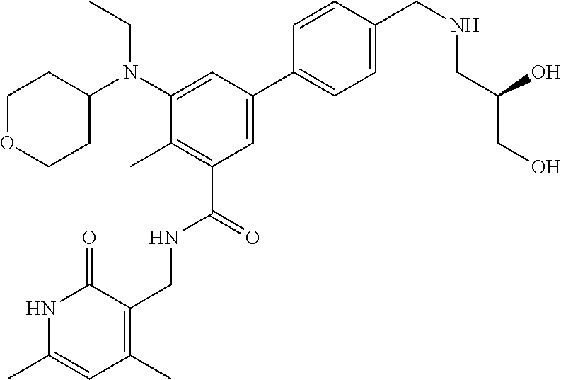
CCN(C1CCOCC1)C1=CC(C2=CC=C(CNCC(CO)O)C=C2)=CC(C(NCC2=C(C)C=C(C)NC2=O)=O)=C1C
